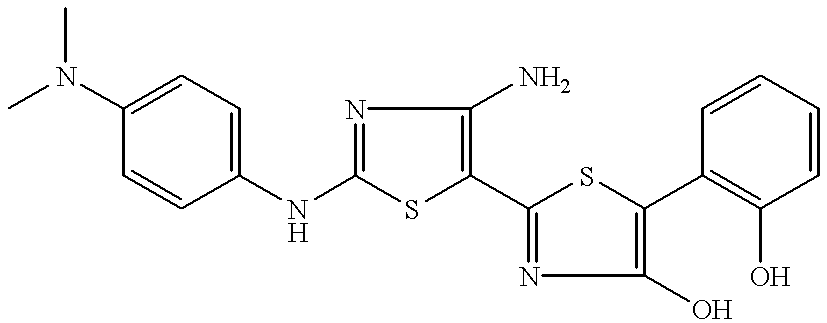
C1(NC2=CC=C(N(C)C)C=C2)=NC(N)=C(C2=NC(O)=C(C3=C(O)C=CC=C3)S2)S1
